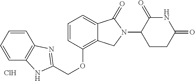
C1=CC(OCC2=NC3=C(C=CC=C3)N2)=C2C(=C1)C(=O)N(C1CCC(=O)NC1=O)C2.Cl
